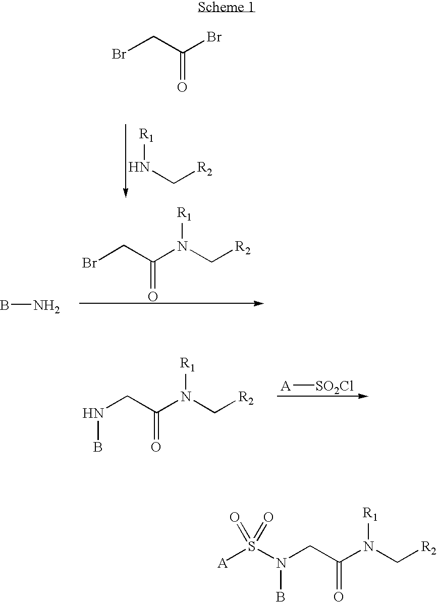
[R1]NC[R2].BrCC(Br)=O.BrCC(N(C[R2])[R1])=O.BN.N(CC(N(C[R2])[R1])=O)B.[A][SO2Cl].N(CC(N(C[R2])[R1])=O)(B)S([A])(=O)=O
